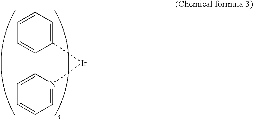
C1=CC=C2C(=C1)[Ir]N1=CC=CC=C21
